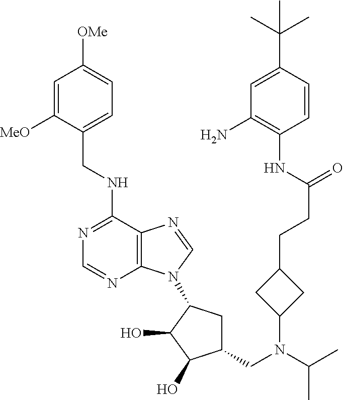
C1=C([MeO])C(CNC2=NC=NC3=C2N=CN3C2CC(CN(C(C)C)C3CC(CCC(=O)NC4=C(N)C=C(C(C)(C)C)C=C4)C3)C(O)C2O)=CC=C1[OMe]
